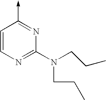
C1=CN=C(N(CCC)CCC)N=C1->C
